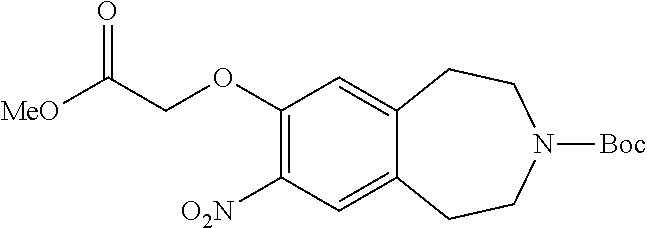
O=C(COC1=C([O2N])C=C2C(=C1)CCN([Boc])CC2)[MeO]
